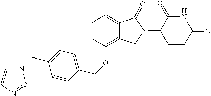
C1=C2C(=C(OCC3=CC=C(CN4C=CN=N4)C=C3)C=C1)CN(C1CCC(=O)NC1=O)C2=O
